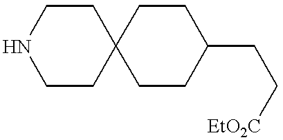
C1CC2(CCN1)CCC(CC[EtO2C])CC2
